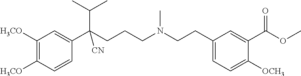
C1([H3CO])=C([H3CO])C=CC(C(CCCN(CCC2=CC=C([OCH3])C(C(OC)=O)=C2)C)(C(C)C)[CN])=C1
